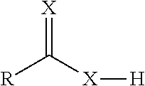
[X]=C([X][H])[R]
